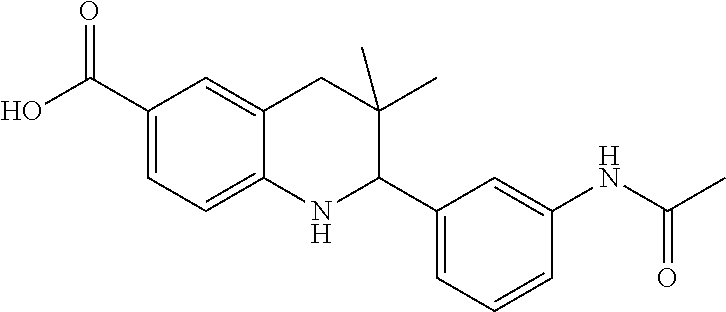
OC(C1=CC=C2C(=C1)CC(C)(C)C(C1=CC=CC(NC(=O)C)=C1)N2)=O
